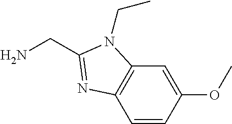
NCC1=NC2=C(C=C(OC)C=C2)N1CC
